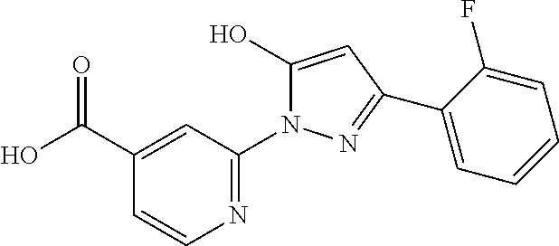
C1(O)=CC(C2=CC=CC=C2F)=NN1C1=NC=CC(C(O)=O)=C1
